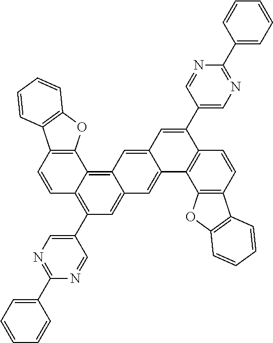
C1=CC2=C(C3=C4C(=CC(C5=CN=C(C6=CC=CC=C6)N=C5)=C13)C=C1C(=C4)C=C(C3=CN=C(C4=CC=CC=C4)N=C3)C3=C1C1=C(C=C3)C3=C(O1)C=CC=C3)OC1=C2C=CC=C1
